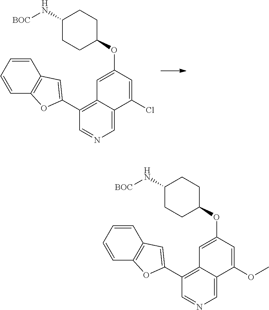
C12=C(C3=CC4=C(C=CC=C4)O3)C=NC=C1C(Cl)=CC(OC1CCC(N[BOC])CC1)=C2.C12=C(C3=CC4=C(C=CC=C4)O3)C=NC=C1C(OC)=CC(OC1CCC(N[BOC])CC1)=C2
